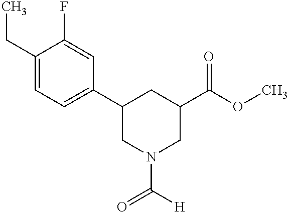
C1(CC)=CC=C(C2CN(C(=O)[H])CC(C(OC)=O)C2)C=C1F
